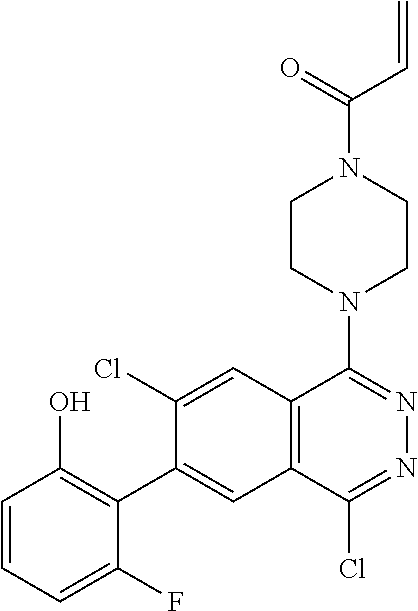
C12=C(C=C(C3=C(O)C=CC=C3F)C(Cl)=C1)C(Cl)=NN=C2N1CCN(C(C=C)=O)CC1
